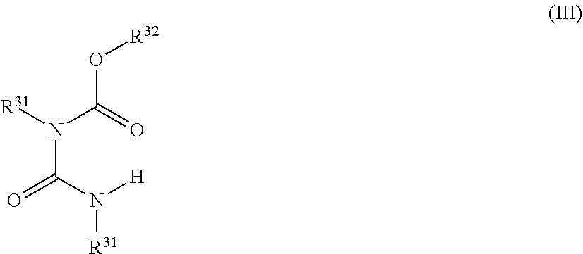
O(C(N([R31])C(N([H])[R31])=O)=O)[R32]
